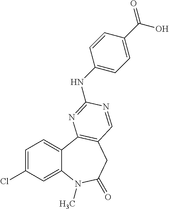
C1=C(Cl)C=C2C(=C1)C1=C(CC(=O)N2C)C=NC(NC2=CC=C(C(O)=O)C=C2)=N1
